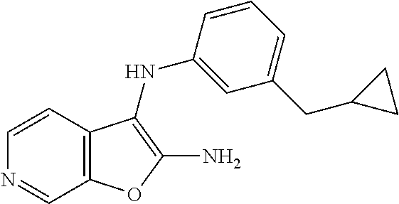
N1=CC2=C(C=C1)C(NC1=CC(CC3CC3)=CC=C1)=C(N)O2
